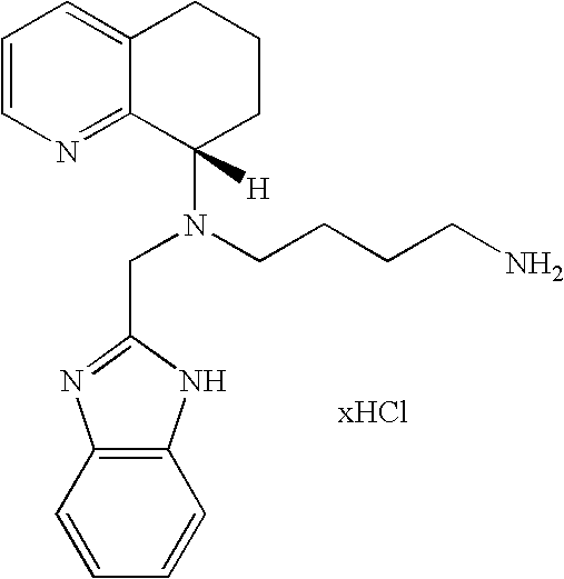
C1=CN=C2C(=C1)CCCC2(N(CCCCN)CC1=NC2=C(N1)C=CC=C2)[H]
